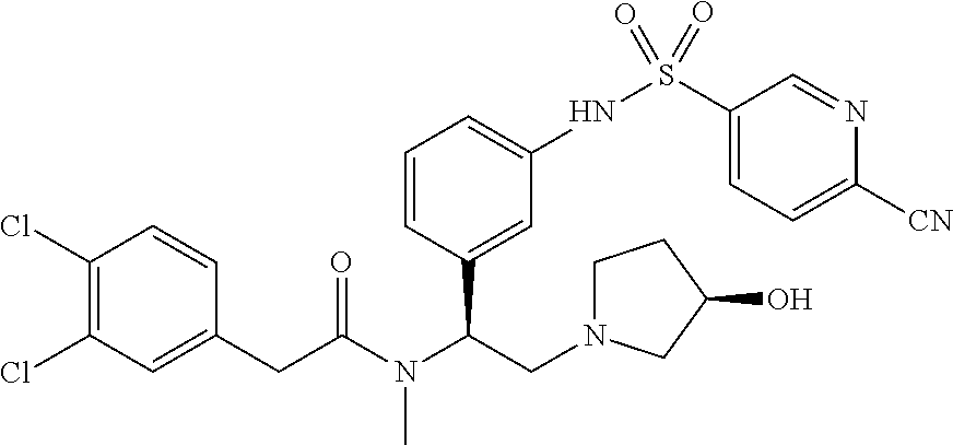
C1(Cl)=C(Cl)C=C(CC(N(C(CN2CCC(O)C2)C2=CC(NS(C3=CC=C([CN])N=C3)(=O)=O)=CC=C2)C)=O)C=C1
